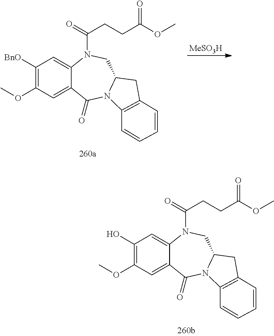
C1(O)=C(OC)C=C2C(=C1)N(C(=O)CCC(OC)=O)CC1N(C2=O)C2=C(C1)C=CC=C2.C1([BnO])=C(OC)C=C2C(=C1)N(C(=O)CCC(OC)=O)CC1N(C2=O)C2=C(C1)C=CC=C2.[MeSO3H]
